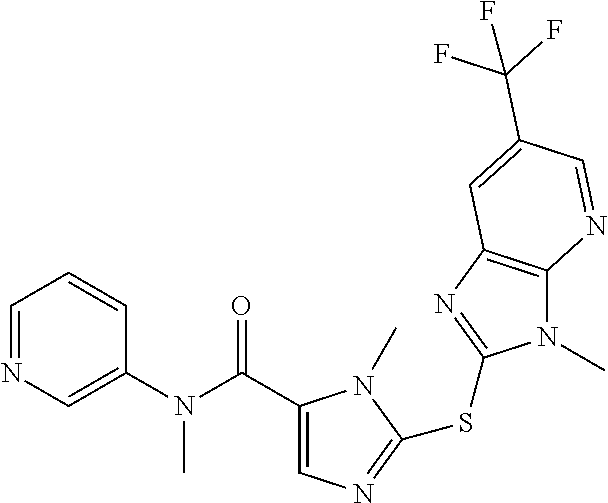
C1(C(N(C2=CN=CC=C2)C)=O)=CN=C(SC2=NC3=C(N2C)N=CC(C(F)(F)F)=C3)N1C
